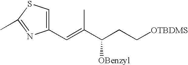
C(=C(C(CC[OTBDMS])[OBenzyl])C)C1=CSC(C)=N1
